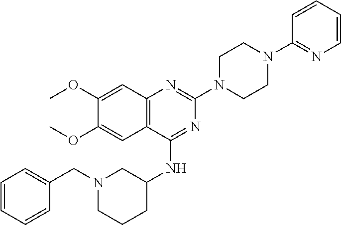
C12=C(C(NC3CN(CC4=CC=CC=C4)CCC3)=NC(N3CCN(C4=NC=CC=C4)CC3)=N1)C=C(OC)C(OC)=C2
